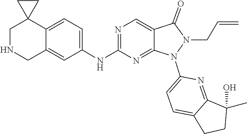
N1(C2=CC=C3CCC(O)(C)C3=N2)N(CC=C)C(=O)C2=CN=C(NC3=CC=C4C(=C3)CNCC43CC3)N=C12
